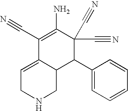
C1(C2C3C(=CCNC3)C(C#N)=C(N)C2(C#N)C#N)=CC=CC=C1
